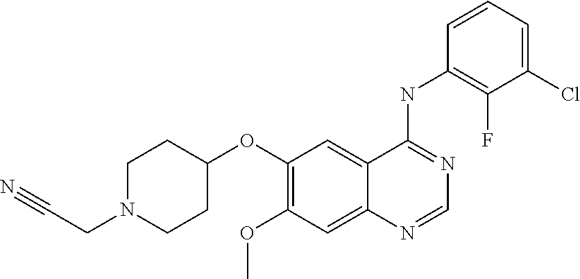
C1(OC2CCN(CC#N)CC2)=C(OC)C=C2C(=C1)C(NC1=C(F)C(Cl)=CC=C1)=NC=N2
